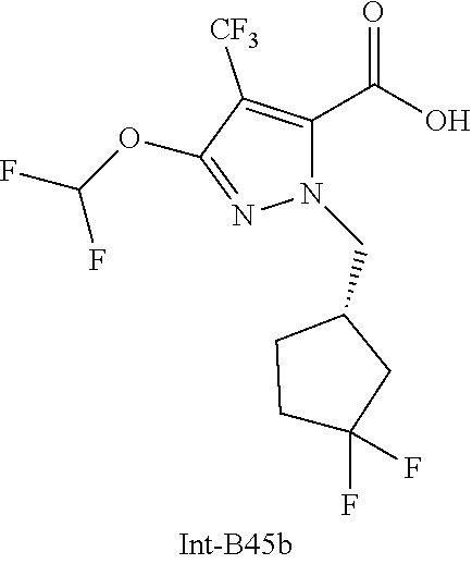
C1([CF3])=C(C(O)=O)N(CC2CCC(F)(F)C2)N=C1OC(F)F
